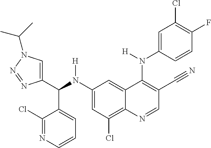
C1(N(C(C2=CN(C(C)C)N=N2)C2=CC=CN=C2Cl)[H])=CC(Cl)=C2C(=C1)C(N(C1=CC(Cl)=C(F)C=C1)[H])=C(C#N)C=N2
